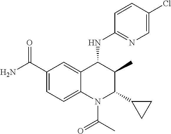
C1(C(N)=O)=CC=C2C(=C1)C(NC1=NC=C(Cl)C=C1)C(C)C(C1CC1)N2C(C)=O
